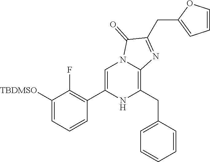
C1([TBDMSO])=CC=CC(C2=CN3C(=C(CC4=CC=CC=C4)N2)N=C(CC2=CC=CO2)C3=O)=C1F
